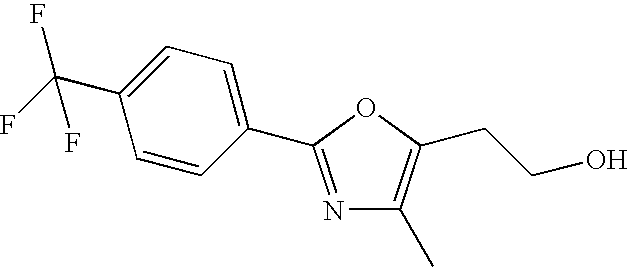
N1=C(C2=CC=C(C(F)(F)F)C=C2)OC(CCO)=C1C
